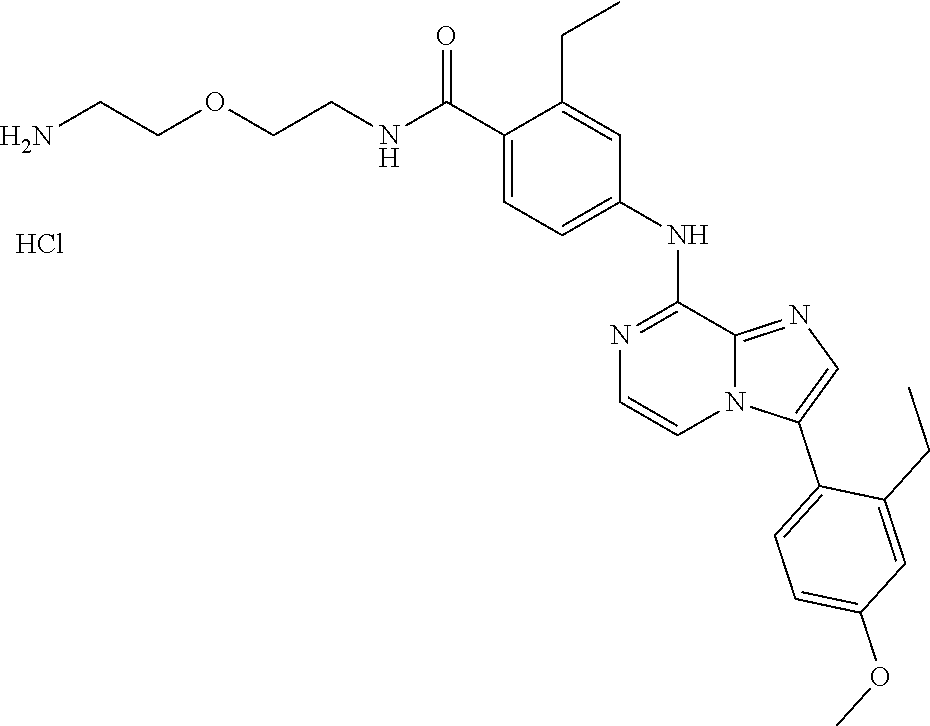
C1(C(NCCOCCN)=O)=CC=C(NC2=NC=CN3C2=NC=C3C2=CC=C(OC)C=C2CC)C=C1CC.Cl
